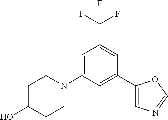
C1=C(N2CCC(O)CC2)C=C(C2=CN=CO2)C=C1C(F)(F)F
